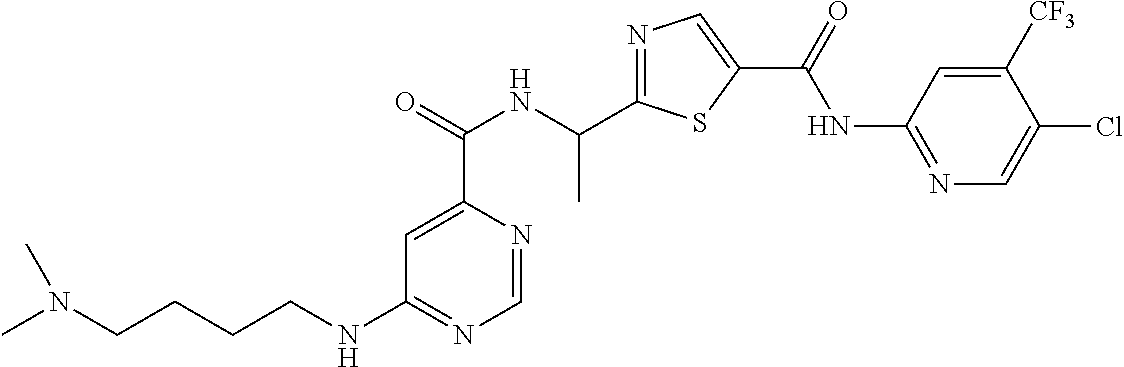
C1=NC(C(=O)NC(C2=NC=C(C(=O)NC3=NC=C(Cl)C([CF3])=C3)S2)C)=CC(NCCCCN(C)C)=N1
